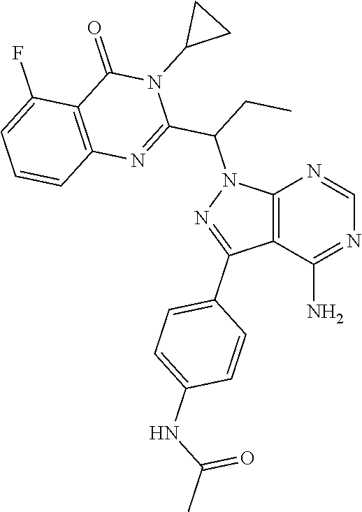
C12=C(C(N)=NC=N1)C(C1=CC=C(NC(C)=O)C=C1)=NN2C(C1=NC2=C(C(=O)N1C1CC1)C(F)=CC=C2)CC
